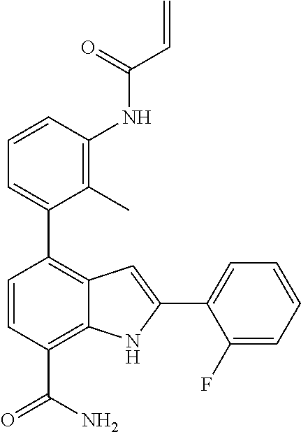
C1=CC(NC(C=C)=O)=C(C)C(C2=C3C(=C(C(N)=O)C=C2)NC(C2=CC=CC=C2F)=C3)=C1
